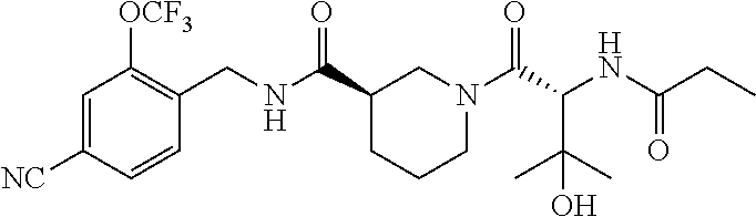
C1=C([NC])C=CC(CNC(C2CCCN(C(C(NC(CC)=O)C(C)(C)O)=O)C2)=O)=C1[OCF3]
